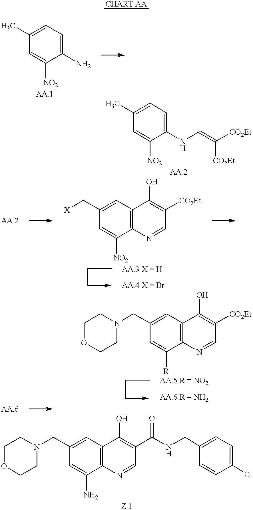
C1=C([NO2])C(N)=CC=C1C.C1=C([NO2])C(NC=C([CO2Et])[CO2Et])=CC=C1C.C1=C([NO2])C2=C(C=C1C[X])C(O)=C([CO2Et])C=N2.C1OCCN(CC2=CC3=C(C([R])=C2)N=CC([CO2Et])=C3O)C1.C1OCCN(CC2=CC3=C(C(N)=C2)N=CC(C(NCC2=CC=C(Cl)C=C2)=O)=C3O)C1
